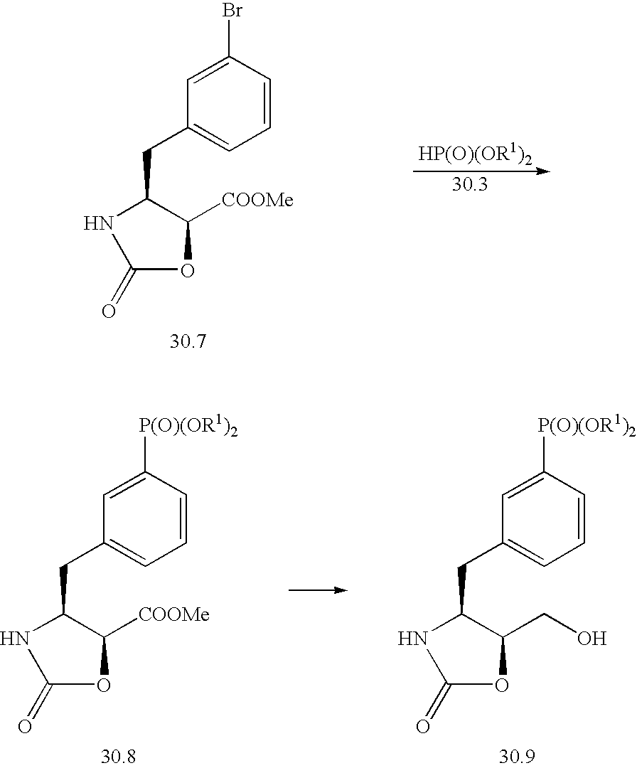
C1(Br)=CC(CC2NC(=O)OC2[COOMe])=CC=C1.C1([P(O)(OR1)2])=CC(CC2NC(=O)OC2[COOMe])=CC=C1.C1([P(O)(OR1)2])=CC(CC2NC(=O)OC2CO)=CC=C1
